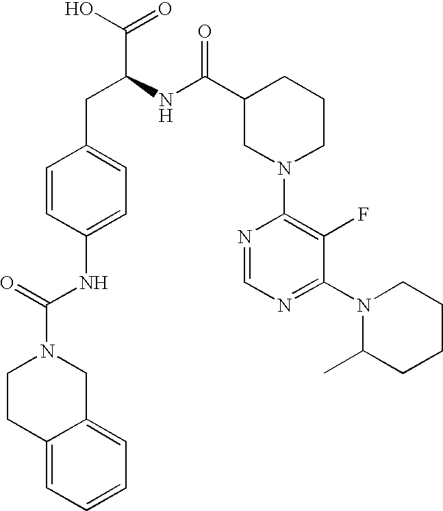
C1=C(NC(N2CCC3=CC=CC=C3C2)=O)C=CC(CC(NC(C2CN(C3=C(F)C(N4C(C)CCCC4)=NC=N3)CCC2)=O)C(=O)O)=C1
